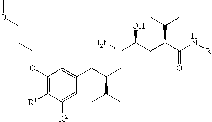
C(CC(C(CC(C(N[R])=O)C(C)C)O)N)(C(C)C)CC1=CC(OCCCOC)=C([R1])C([R2])=C1
